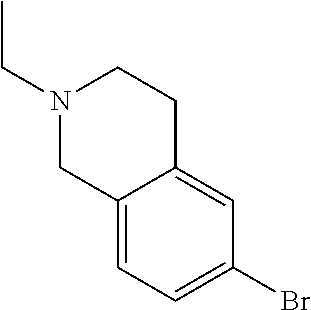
N1(CC)CC2=CC=C(Br)C=C2CC1
